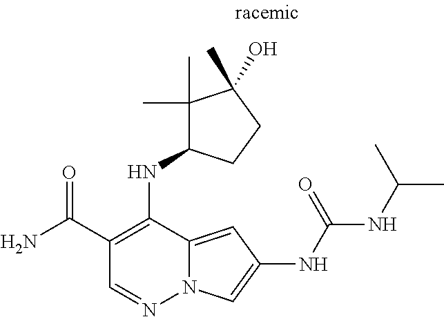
O=C(C1=C(NC2C(C)(C)C(C)(O)CC2)C2=CC(NC(NC(C)C)=O)=CN2N=C1)N
